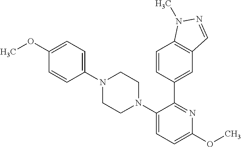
C1(C2=CC3=C(C=C2)N(C)N=C3)=NC(OC)=CC=C1N1CCN(C2=CC=C(OC)C=C2)CC1
